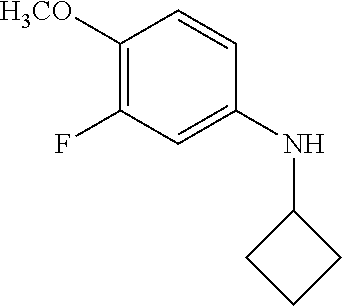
C1(NC2CCC2)=CC(F)=C([H3CO])C=C1
